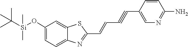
C1(O[Si](C(C)(C)C)(C)C)=CC=C2C(=C1)SC(C=CC#CC1=CN=C(N)C=C1)=N2
